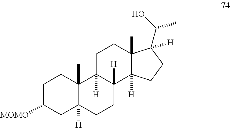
C1C([MOMO])CC2([H])C(C)(C1)C1([H])C([H])(CC2)C2([H])C(C)(CC1)C(C(O)C)([H])CC2
